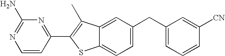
C1=CC(C2=C(C)C3=CC(CC4=CC=CC([CN])=C4)=CC=C3S2)=NC(N)=N1
